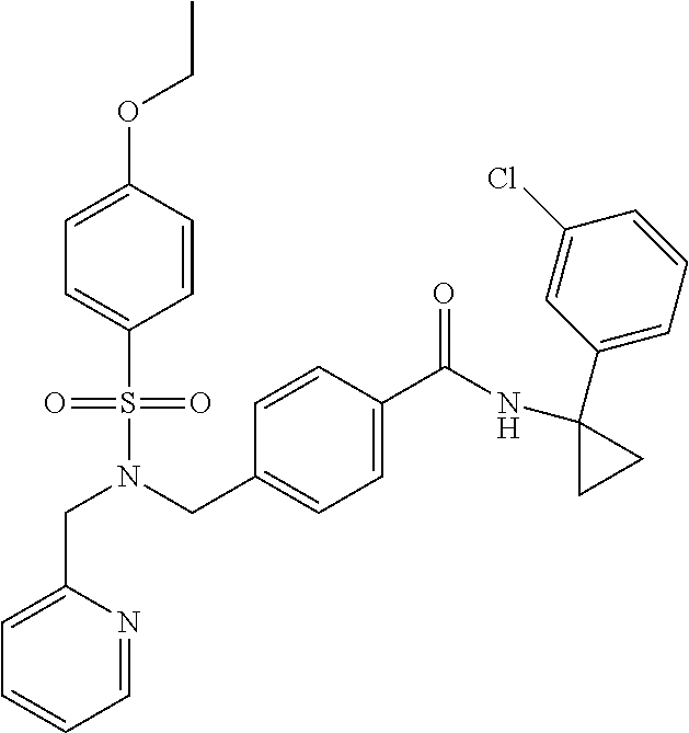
C(N(CC1=CC=C(C(NC2(C3=CC=CC(Cl)=C3)CC2)=O)C=C1)S(=O)(=O)C1=CC=C(OCC)C=C1)C1=CC=CC=N1
